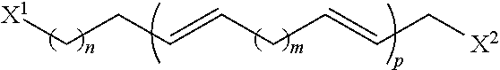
[X1]CCC=CCC=CC[X2]
